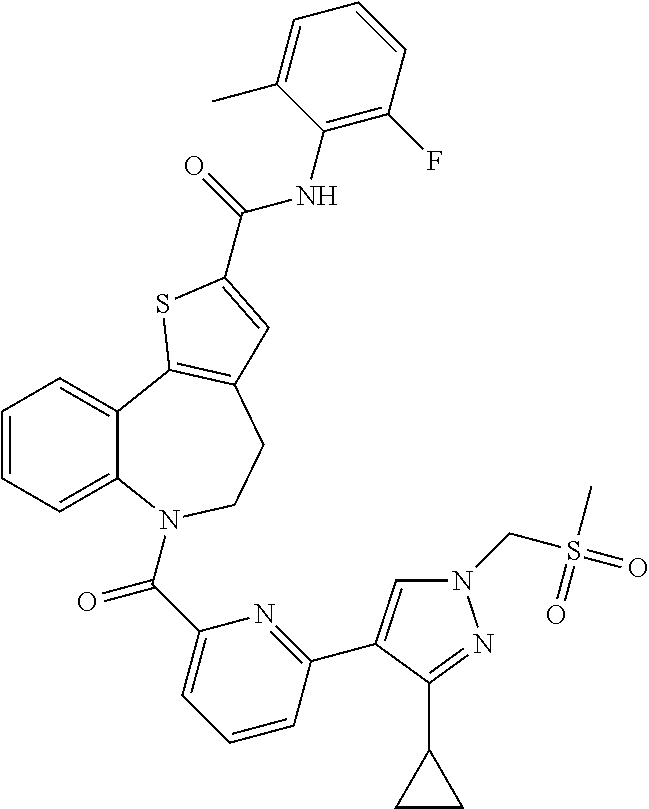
C1=CC=C2C(=C1)C1=C(CCN2C(C2=CC=CC(C3=CN(CS(=O)(=O)C)N=C3C3CC3)=N2)=O)C=C(C(=O)NC2=C(F)C=CC=C2C)S1
